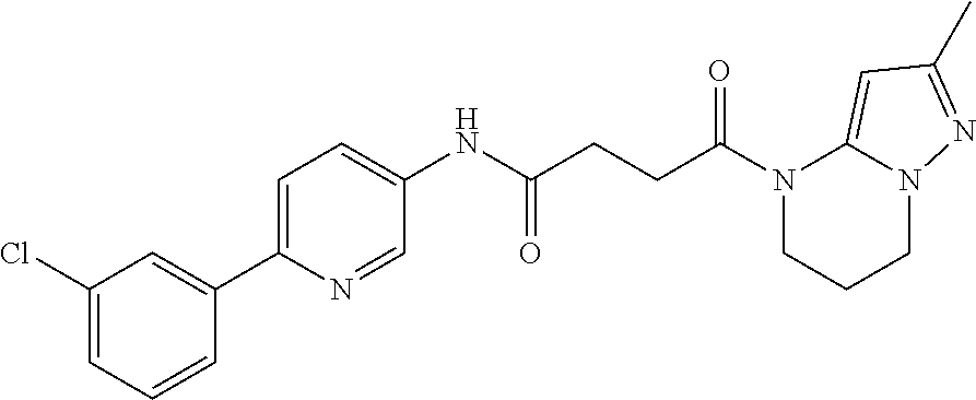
C1(NC(CCC(N2CCCN3C2=CC(C)=N3)=O)=O)=CC=C(C2=CC(Cl)=CC=C2)N=C1
